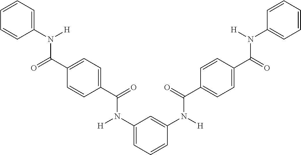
C1=CC=C(N([H])C(=O)C2=CC=C(C(=O)N([H])C3=CC=CC(N([H])C(C4=CC=C(C(=O)N([H])C5=CC=CC=C5)C=C4)=O)=C3)C=C2)C=C1
